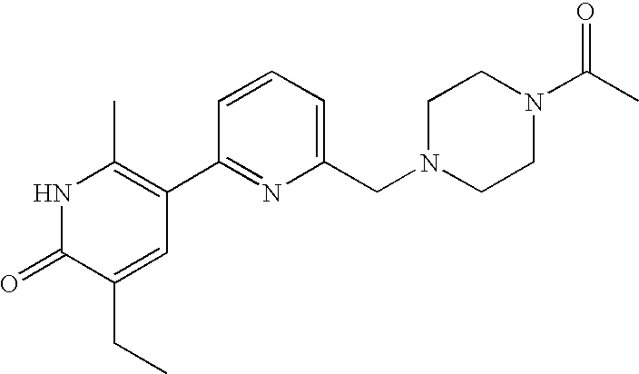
N1C(=O)C(CC)=CC(C2=NC(CN3CCN(C(C)=O)CC3)=CC=C2)=C1C
